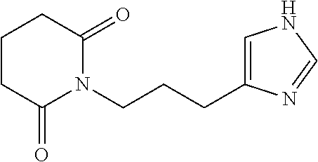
C1C(=O)N(CCCC2=CNC=N2)C(=O)CC1
